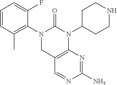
C1=CC(C)=C(N2CC3=C(N=C(N)N=C3)N(C3CCNCC3)C2=O)C(F)=C1
